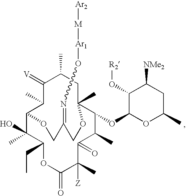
C12C(C)(O)C(CC)OC(=O)C(C)([Z])C(=O)C(C)C(OC3OC(C)CC([NMe2])C3O[R2])C(C)(CC(C)C(=[V])C1C)OCC(=NO[Ar1][M][Ar2])CO2
